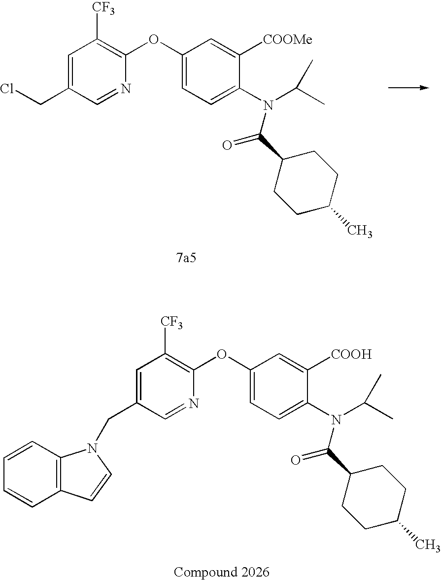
C1=C(CCl)C=NC(OC2=CC=C(N(C(C)C)C(C3CCC(C)CC3)=O)C([COOMe])=C2)=C1[CF3].C1=C(CN2C3=C(C=CC=C3)C=C2)C=NC(OC2=CC=C(N(C(C)C)C(C3CCC(C)CC3)=O)C([COOH])=C2)=C1[CF3]
